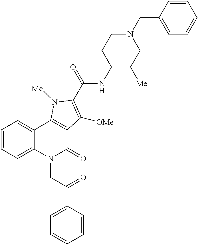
C1=CC=C2C(=C1)C1=C(C(=O)N2CC(C2=CC=CC=C2)=O)C([OMe])=C(C(=O)NC2C([Me])CN(CC3=CC=CC=C3)CC2)N1[Me]
